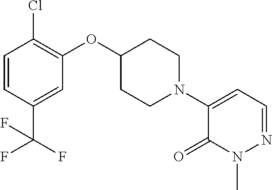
C1=CC(C(F)(F)F)=CC(OC2CCN(C3=CC=NN(C)C3=O)CC2)=C1Cl
